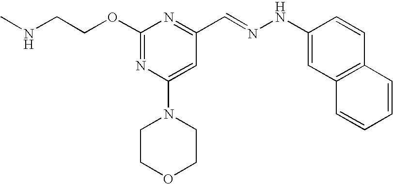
C(COC1=NC(N2CCOCC2)=CC(C=NNC2=CC3=C(C=C2)C=CC=C3)=N1)NC
